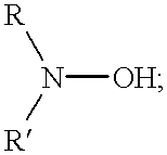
[R]N([R])[OH]
